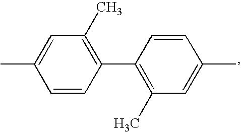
CC1=CC(C)=C(C2=C(C)C=C(C)C=C2)C=C1
